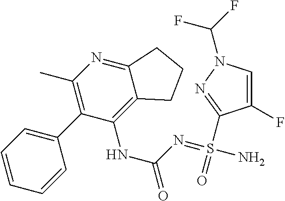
C1(C)=C(C2=CC=CC=C2)C(NC(=O)N=S(N)(=O)C2=NN(C(F)F)C=C2F)=C2C(=N1)CCC2
